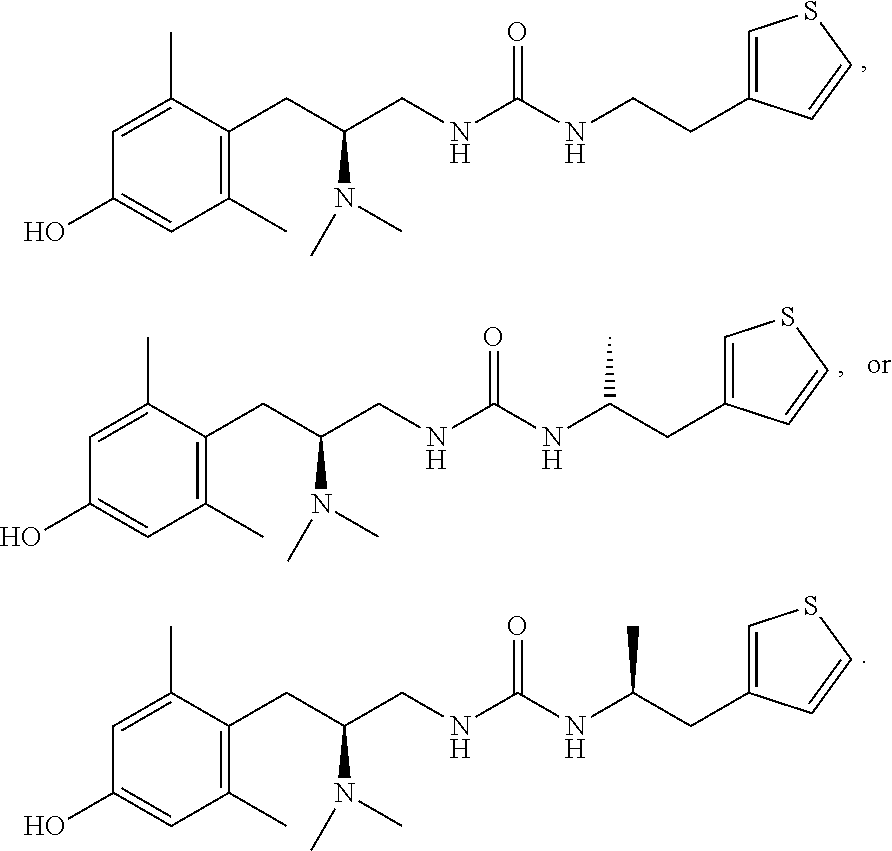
C1(C)=C(CC(CNC(NCCC2=CSC=C2)=O)N(C)C)C(C)=CC(O)=C1.C1(C)=C(CC(CNC(NC(CC2=CSC=C2)C)=O)N(C)C)C(C)=CC(O)=C1.C1(C)=C(CC(CNC(NC(CC2=CSC=C2)C)=O)N(C)C)C(C)=CC(O)=C1
